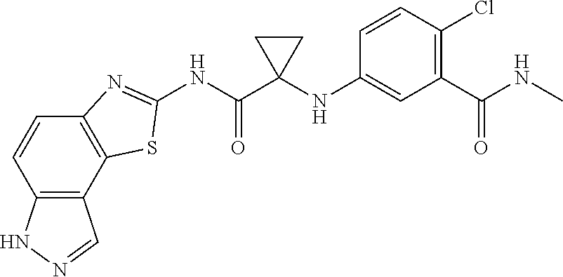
C12=C(C3=C(C=C1)N=C(NC(C1(NC4=CC(C(NC)=O)=C(Cl)C=C4)CC1)=O)S3)C=NN2
